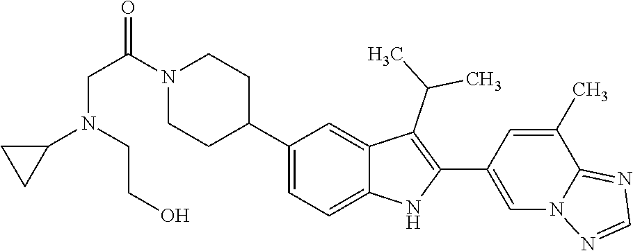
C1(C2CCN(C(CN(C3CC3)CCO)=O)CC2)=CC=C2C(=C1)C(C(C)C)=C(C1=CN3C(=NC=N3)C(C)=C1)N2
